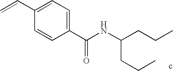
C1(C(NC(CCC)CCC)=O)=CC=C(C=C)C=C1
